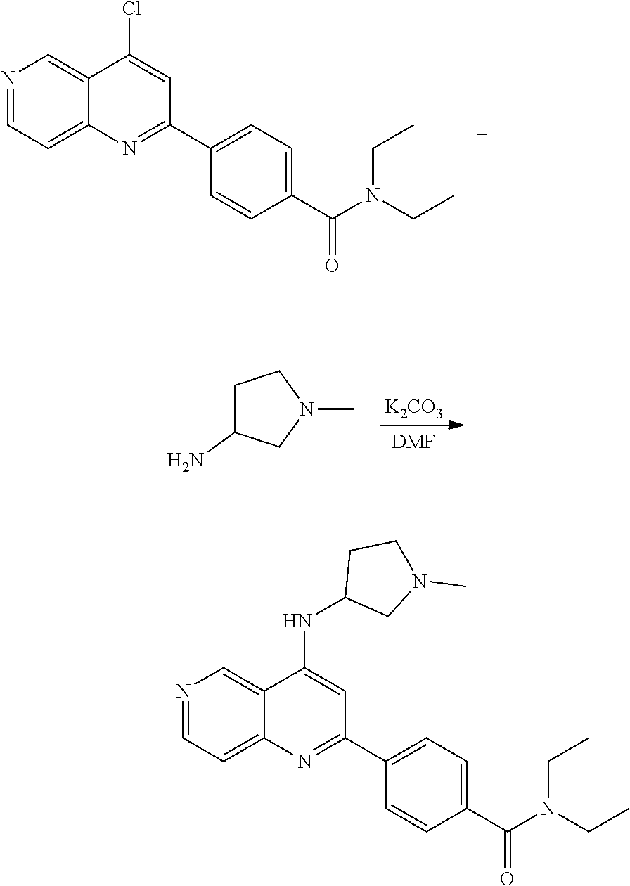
N1=CC=C2C(=C1)C(Cl)=CC(C1=CC=C(C(N(CC)CC)=O)C=C1)=N2.[K2CO3].[DMF].C1C(N)CN(C)C1.N1=CC=C2C(=C1)C(NC1CN(C)CC1)=CC(C1=CC=C(C(N(CC)CC)=O)C=C1)=N2
